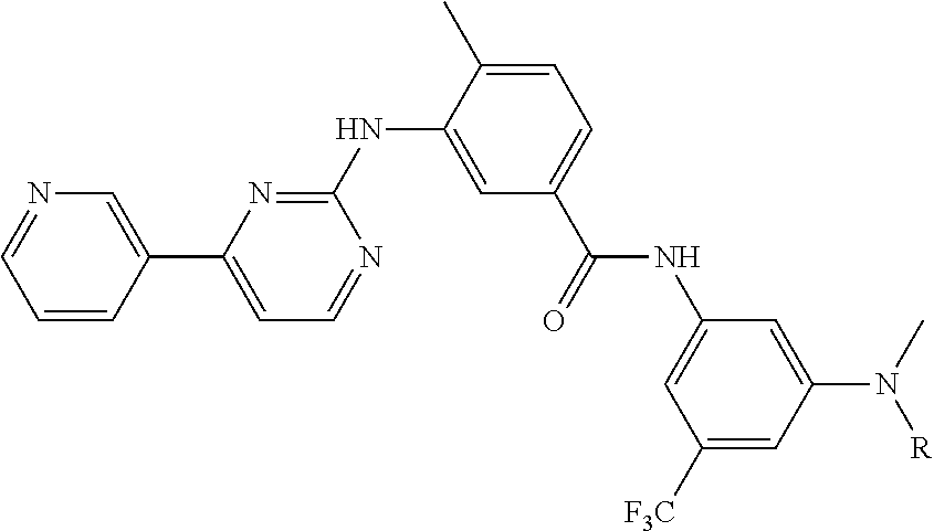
C1(NC2=CC(C(=O)NC3=CC([F3C])=CC(N(C)[R])=C3)=CC=C2C)=NC(C2=CN=CC=C2)=CC=N1
